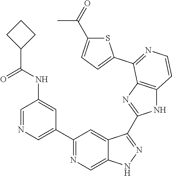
C1=NC=C(C2=NC=C3C(=C2)C(C2=NC4=C(N2)C=CN=C4C2=CC=C(C(=O)C)S2)=NN3)C=C1NC(C1CCC1)=O
